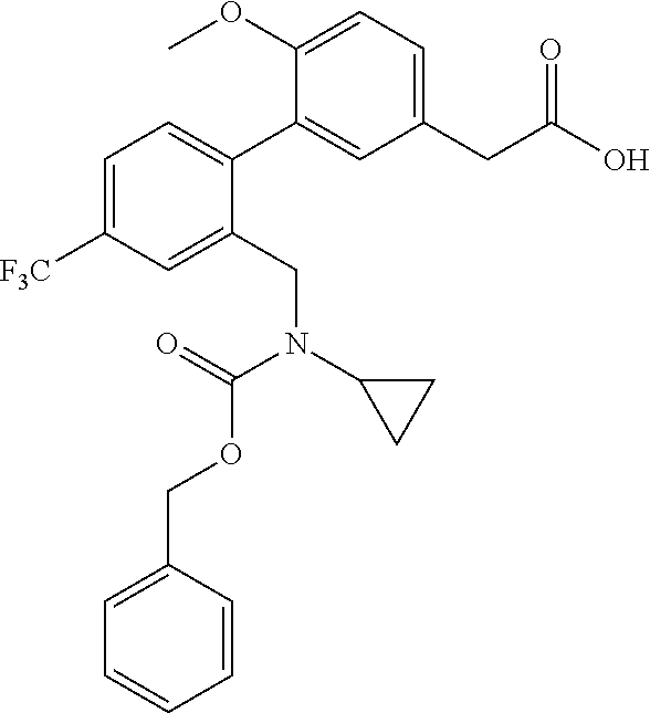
C1(CC(=O)O)=CC=C(OC)C(C2=CC=C([F3C])C=C2CN(C2CC2)C(=O)OCC2=CC=CC=C2)=C1
